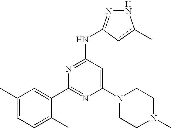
C1(C2=NC(N3CCN(C)CC3)=CC(NC3=NNC(C)=C3)=N2)=CC(C)=CC=C1C.[H]
